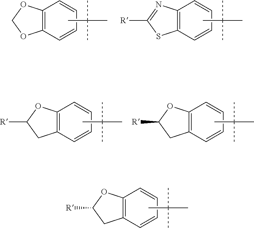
C12=C(C=CC=C1)CC([R])O2.CC(C)(C)C.C12=C(C=CC=C1)OCO2.CC(C)(C)C.C12=C(C=CC=C1)SC([R])=N2.CC(C)(C)C.C12=C(C=CC=C1)CC([R])O2.CC(C)(C)C.C12=C(C=CC=C1)CC([R])O2.CC(C)(C)C
